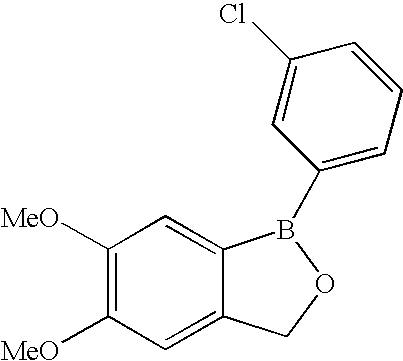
C1([MeO])=C([MeO])C=C2C(=C1)B(C1=CC=CC(Cl)=C1)OC2
